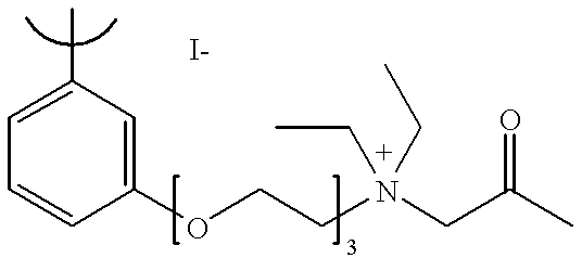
C1=C(C)C=C(OCCN(CC(C)=O)(CC)CC)C=C1
